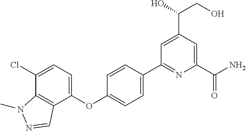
C1=C(C2=NC(C(=O)N)=CC(C(CO)O)=C2)C=CC(OC2=CC=C(Cl)C3=C2C=NN3C)=C1
